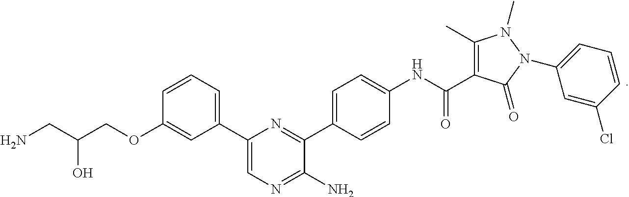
C1(C)=C(C(=O)NC2=CC=C(C3=NC(C4=CC=CC(OCC(CN)O)=C4)=CN=C3N)C=C2)C(=O)N(C2=CC=CC(Cl)=C2)N1C
